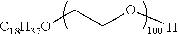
[C18H37O]CCO[H]
